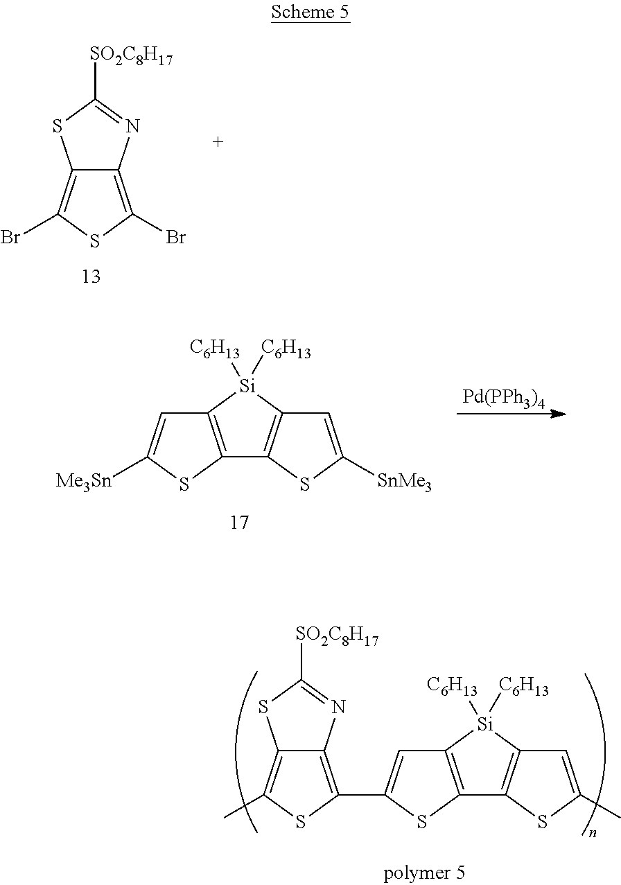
C12=C(Br)SC(Br)=C1SC([SO2C8H17])=N2.C12=C([Si]([C6H13])([C6H13])C3=C1SC([SnMe3])=C3)C=C([Me3Sn])S2.[Pd(PPh3)4].C12=C([Si]([C6H13])([C6H13])C3=C1SC(C)=C3)C=C(C1=C3C(=C(C)S1)SC([SO2C8H17])=N3)S2
